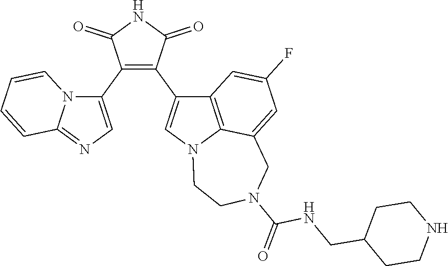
C1(C2=CN=C3N2C=CC=C3)=C(C2=CN3C4=C2C=C(F)C=C4CN(C(=O)NCC2CCNCC2)CC3)C(=O)NC1=O
